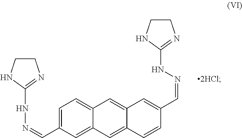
C1=C(C=NNC2=NCCN2)C=C2C(=C1)C=C1C(=C2)C=CC(C=NNC2=NCCN2)=C1
